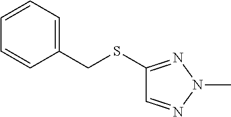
C1=CC=C(CSC2=NN(C)N=C2)C=C1
